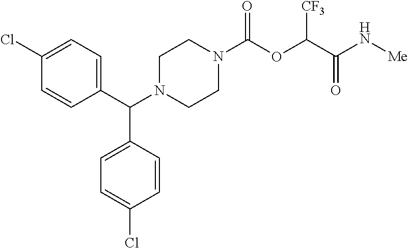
C1(Cl)=CC=C(C(N2CCN(C(OC(C(=O)N[Me])[CF3])=O)CC2)C2=CC=C(Cl)C=C2)C=C1
